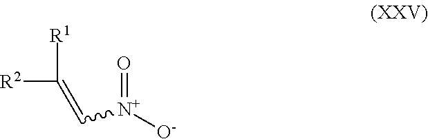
[R2]C([R1])=C[N+](=O)[O-]
